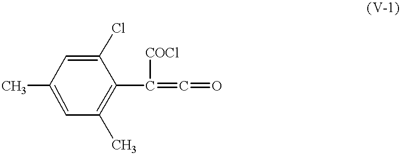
CC1=CC(C)=C(C(=C=O)[COCl])C(Cl)=C1
